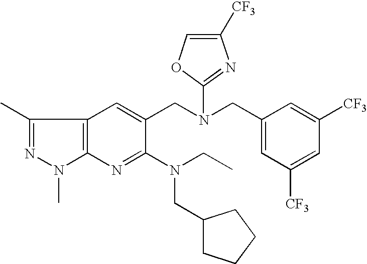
C1(C)=NN(C)C2=C1C=C(CN(CC1=CC([CF3])=CC([CF3])=C1)C1=NC([CF3])=CO1)C(N(CC)CC1CCCC1)=N2
